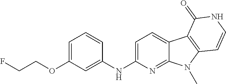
C1(NC2=CC(OCCF)=CC=C2)=CC=C2C(=N1)N(C)C1=C2C(=O)NC=C1
